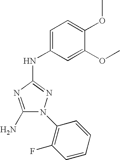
C1(N)=NC(NC2=CC=C(OC)C(OC)=C2)=NN1C1=C(F)C=CC=C1
